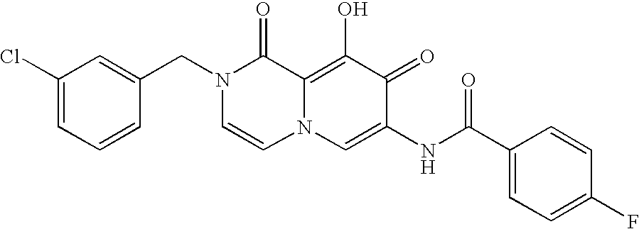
C1(Cl)=CC=CC(CN2C=CN3C(=C(O)C(=O)C(NC(=O)C4=CC=C(F)C=C4)=C3)C2=O)=C1
